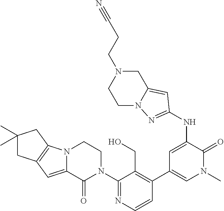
C1=CN=C(N2CCN3C(=CC4=C3CC(C)(C)C4)C2=O)C(CO)=C1C1=CN(C)C(=O)C(NC2=NN3CCN(CCC#N)CC3=C2)=C1
